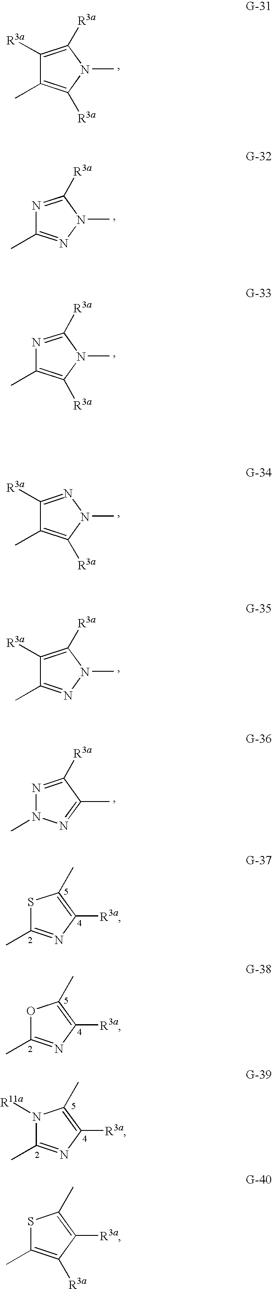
C1([R3a])=C([R3a])N(C)C([R3a])=C1C.N1=C([R3a])N(C)N=C1C.N1=C([R3a])N(C)C([R3a])=C1C.C1([R3a])=NN(C)C([R3a])=C1C.C1([R3a])=C([R3a])N(C)N=C1C.N1=C([R3a])C(C)=NN1C.S1C(C)=C([R3a])C([R3a])=C1C.S1C(C)=NC([R3a])=C1C.O1C(C)=NC([R3a])=C1C.N1([R11a])C(C)=NC([R3a])=C1C
